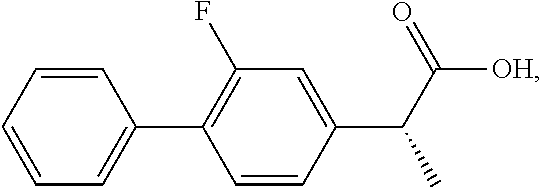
C1=CC(C(C(=O)[OH])C)=CC(F)=C1C1=CC=CC=C1
